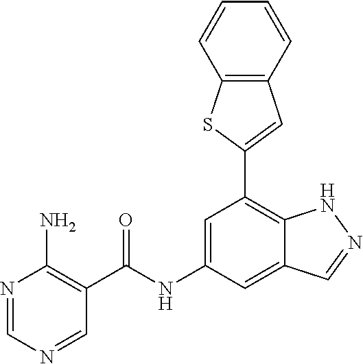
C1=C(NC(=O)C2=C(N)N=CN=C2)C=C2C(=C1C1=CC3=C(S1)C=CC=C3)NN=C2
